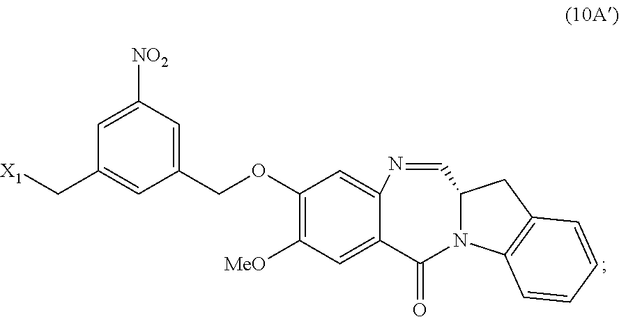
C1=C([NO2])C=C(COC2=C([MeO])C=C3C(=C2)N=CC2CC4=C(C=CC=C4)N2C3=O)C=C1C[X1]
